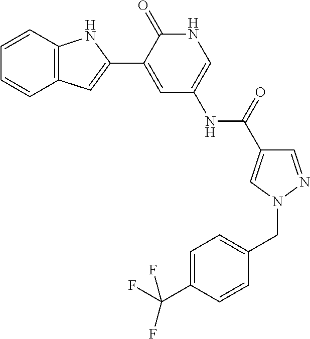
C12=C(C=CC=C1)NC(C1=CC(NC(=O)C3=CN(CC4=CC=C(C(F)(F)F)C=C4)N=C3)=CNC1=O)=C2
